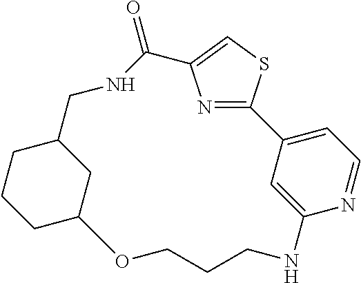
N1=C2SC=C1C(=O)NCC1CC(OCCCNC3=CC2=CC=N3)CCC1
